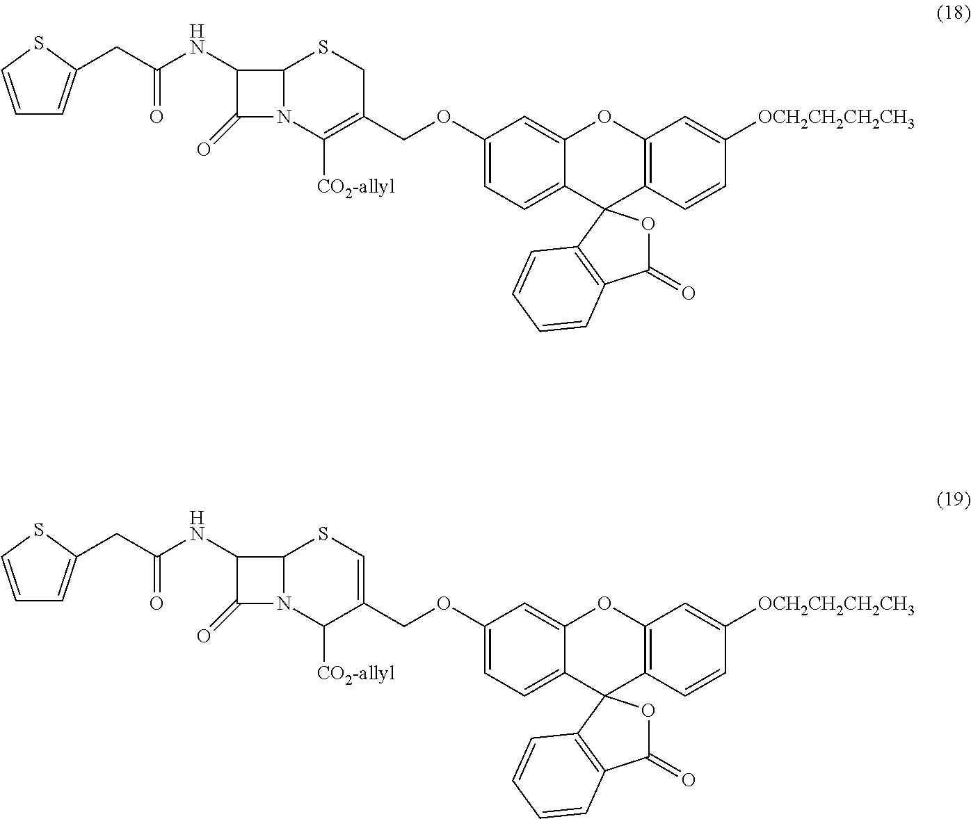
C1(OCC2=C([CO2-allyl])N3C(SC2)C(NC(=O)CC2=CC=CS2)C3=O)=CC=C2C(=C1)OC1=C(C=CC([OCH2CH2CH2CH3])=C1)C21OC(=O)C2=C1C=CC=C2.C1(OCC2=CSC3N(C2[CO2-allyl])C(=O)C3NC(=O)CC2=CC=CS2)=CC=C2C(=C1)OC1=C(C=CC([OCH2CH2CH2CH3])=C1)C21OC(=O)C2=C1C=CC=C2
